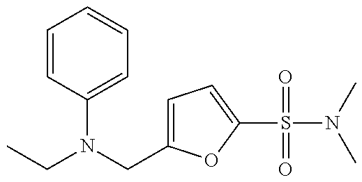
CCN(C1=CC=CC=C1)CC1=CC=C(S(=O)(=O)N(C)C)O1
